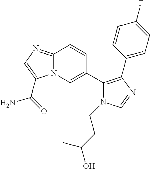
N12C(=NC=C1C(=O)N)C=CC(C1=C(C3=CC=C(F)C=C3)N=CN1CCC(O)C)=C2
